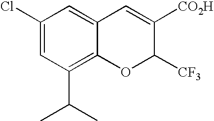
C1(C(C)C)=C2C(=CC(Cl)=C1)C=C([CO2H])C([CF3])O2
